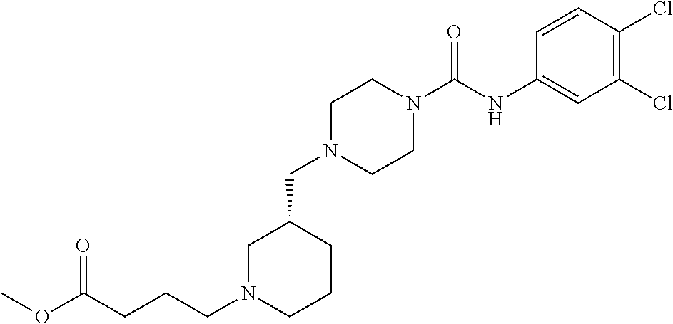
C1N(C(NC2=CC(Cl)=C(Cl)C=C2)=O)CCN(CC2CCCN(CCCC(=O)OC)C2)C1
